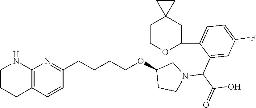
C1=C(C2OCCC3(C2)CC3)C(C(N2CC(OCCCCC3=NC4=C(C=C3)CCCN4)CC2)C(=O)O)=CC(F)=C1
